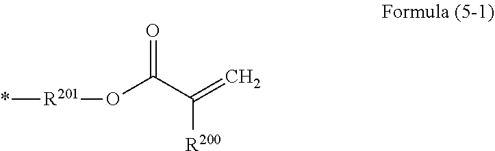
*[R201]OC(C(=C)[R200])=O
